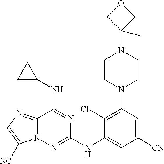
C12=NC=C([NC])N1N=C(NC1=CC([CN])=CC(N3CCN(C4(C)COC4)CC3)=C1Cl)N=C2NC1CC1
